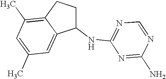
C1(NC2=NC=NC(N)=N2)CCC2=C(C)C=C(C)C=C12
